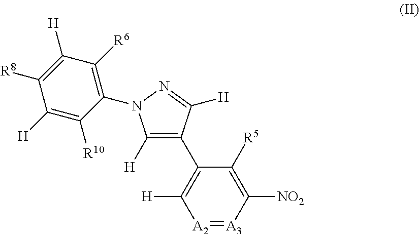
C1([NO2])=C([R5])C(C2=C([H])N(C3=C([R6])C([H])=C([R8])C([H])=C3[R10])N=C2[H])=C([H])[A2]=[A3]1
